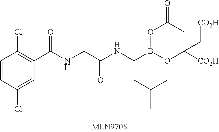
C1=CC(Cl)=CC(C(NCC(NC(B2OC([CO2H])(C[CO2H])CC(=O)O2)CC(C)C)=O)=O)=C1Cl
